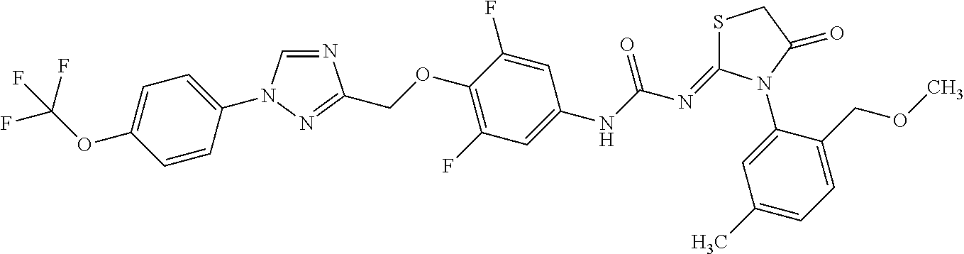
N1=CN(C2=CC=C(OC(F)(F)F)C=C2)N=C1COC1=C(F)C=C(NC(N=C2SCC(=O)N2C2=CC(C)=CC=C2COC)=O)C=C1F
